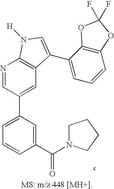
C1=C(C2=CC3=C(N=C2)N([H])C=C3C2=CC=CC3=C2OC(F)(F)O3)C=C(C(=O)N2CCCC2)C=C1
